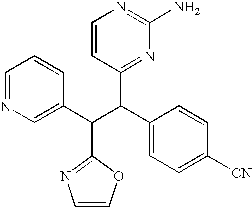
C1=NC=C(C(C(C2=CC=C([CN])C=C2)C2=NC(N)=NC=C2)C2=NC=CO2)C=C1
